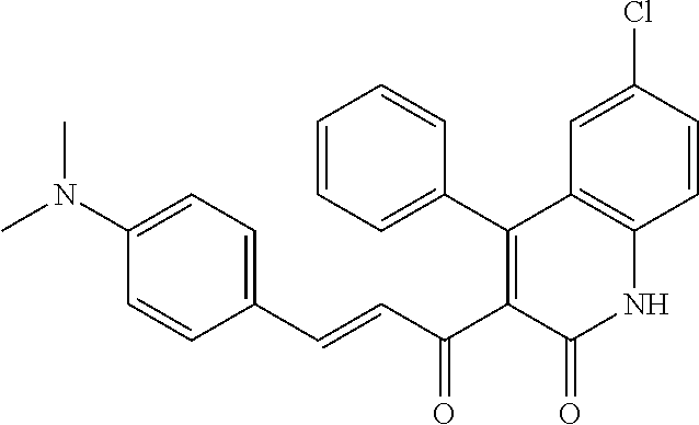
C1(N(C)C)=CC=C(C=CC(C2=C(C3=CC=CC=C3)C3=C(NC2=O)C=CC(Cl)=C3)=O)C=C1
